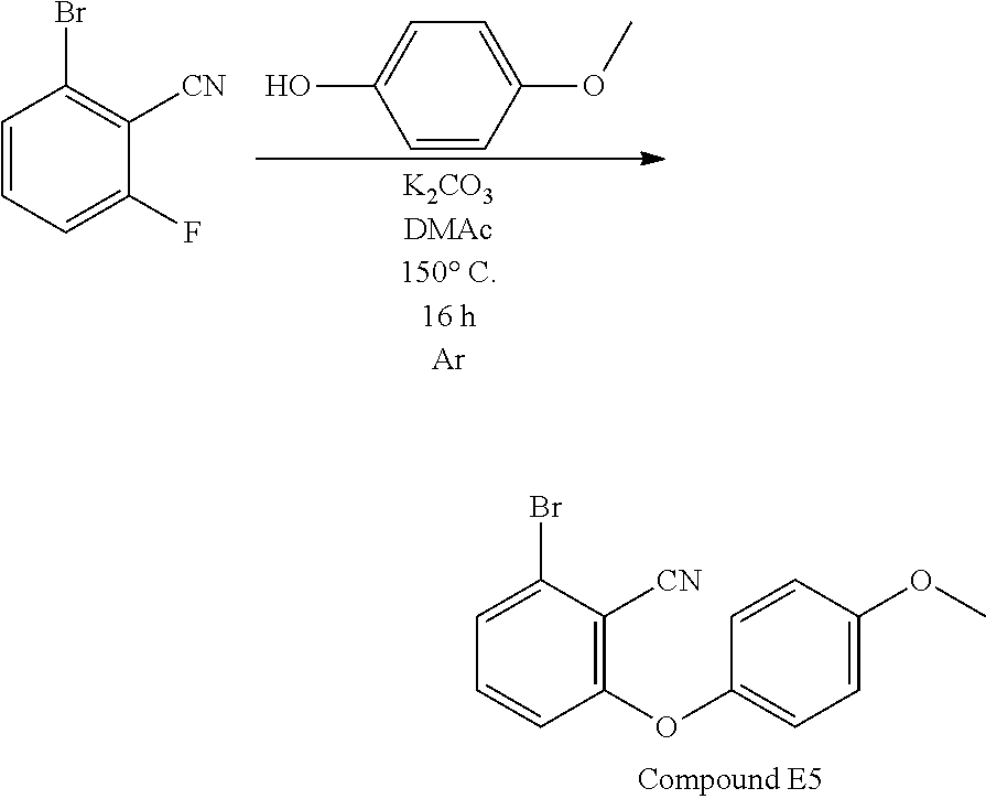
C1(F)=CC=CC(Br)=C1[CN].C1=CC(OC)=CC=C1O.C1(OC2=CC=C(OC)C=C2)=C([CN])C(Br)=CC=C1
